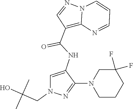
N12C(=C(C(NC3=CN(CC(O)(C)C)N=C3N3CCCC(F)(F)C3)=O)C=N1)N=CC=C2
